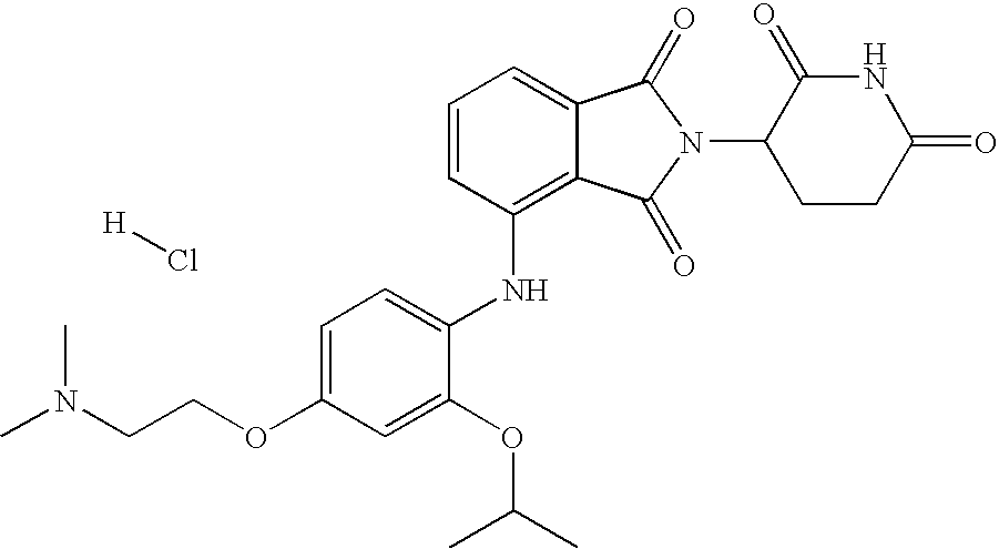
C1(NC2=C3C(=CC=C2)C(=O)N(C2CCC(=O)NC2=O)C3=O)=CC=C(OCCN(C)C)C=C1OC(C)C.Cl[H]
